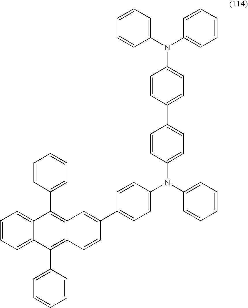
C1(C2=CC3=C(C4=CC=CC=C4)C4=CC=CC=C4C(C4=CC=CC=C4)=C3C=C2)=CC=C(N(C2=CC=CC=C2)C2=CC=C(C3=CC=C(N(C4=CC=CC=C4)C4=CC=CC=C4)C=C3)C=C2)C=C1
